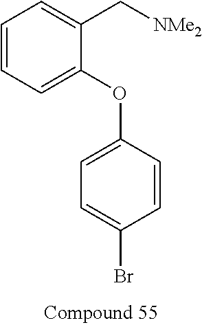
C1=CC=C(OC2=CC=C(Br)C=C2)C(C[NMe2])=C1
